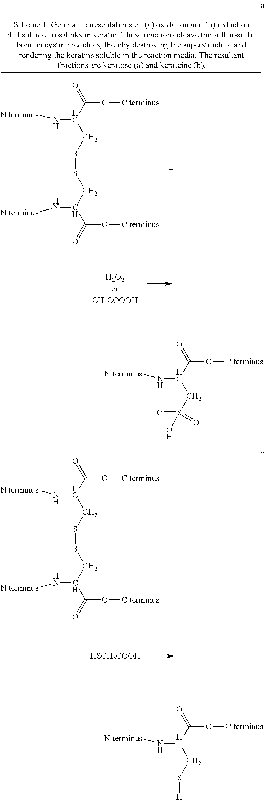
C(C(O[C terminus])=O)(CS(=O)(=O)[O-H+])N[N terminus].C(C(O[C terminus])=O)(CSSCC(N[N terminus])C(O[C terminus])=O)N[N terminus].[HSCH2COOH].C(C(O[C terminus])=O)(CS[H])N[N terminus].C(C(O[C terminus])=O)(CSSCC(N[N terminus])C(O[C terminus])=O)N[N terminus]
